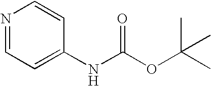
N1=CC=C(NC(OC(C)(C)C)=O)C=C1
